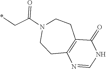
*CC(N1CCC2=C(CC1)C(=O)NC=N2)=O
